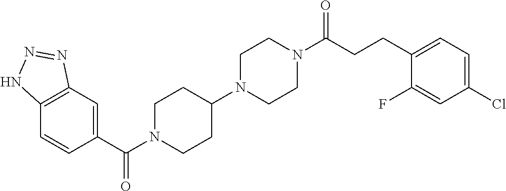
C12=C(C=C(C(N3CCC(N4CCN(C(CCC5=CC=C(Cl)C=C5F)=O)CC4)CC3)=O)C=C1)N=NN2
